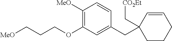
[MeO]CCCOC1=C([MeO])C=CC(CC2(C[CO2Et])CCCC=C2)=C1
